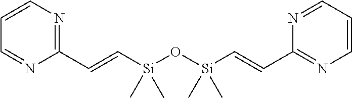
C1(C=C[Si](C)(C)O[Si](C)(C)C=CC2=NC=CC=N2)=NC=CC=N1
